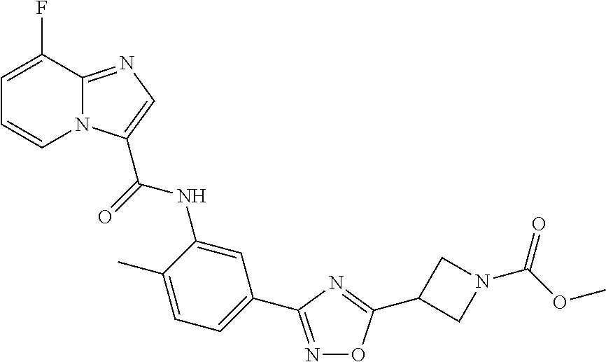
C1=C(F)C2=NC=C(C(=O)NC3=CC(C4=NOC(C5CN(C(OC)=O)C5)=N4)=CC=C3C)N2C=C1
